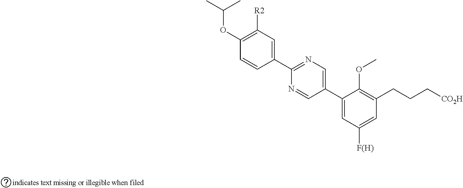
C1(C2=CN=C(C3=CC([R2])=C(OC(C)C)C=C3)N=C2)=CC([F(H)])=CC(CCC[CO2H])=C1OC
